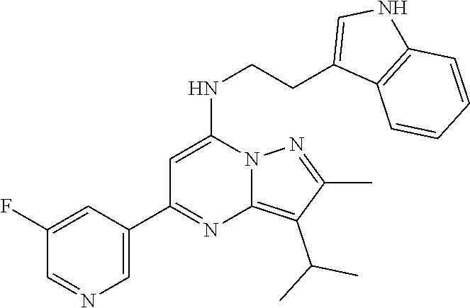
C1(C2=NC3=C(C(C)C)C(C)=NN3C(NCCC3=CNC4=C3C=CC=C4)=C2)=CN=CC(F)=C1
